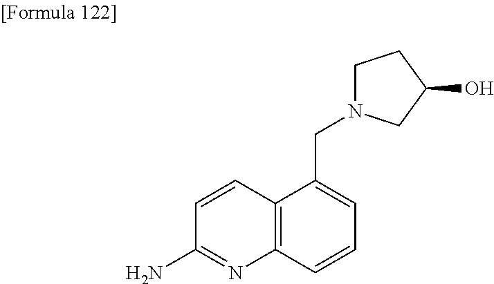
C12=C(C(CN3CCC(O)C3)=CC=C1)C=CC(N)=N2
